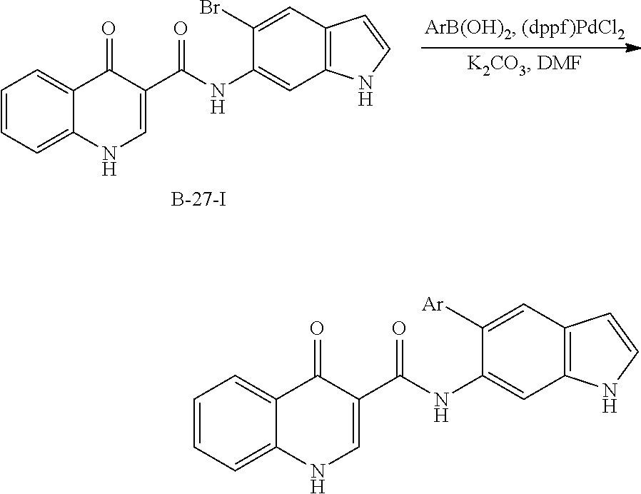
C1=CC=C2C(=C1)C(=O)C(C(NC1=CC3=C(C=C1[Ar])C=CN3)=O)=CN2.C1=CC=C2C(=C1)C(=O)C(C(NC1=CC3=C(C=C1Br)C=CN3)=O)=CN2
